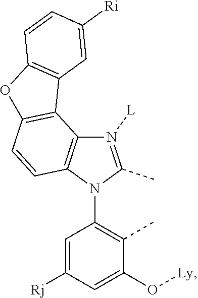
C1=C([Rj])C=C(O[Ly])C(C)=C1N1C(C)=N([L])C2=C1C=CC1=C2C2=C(O1)C=CC([Ri])=C2
